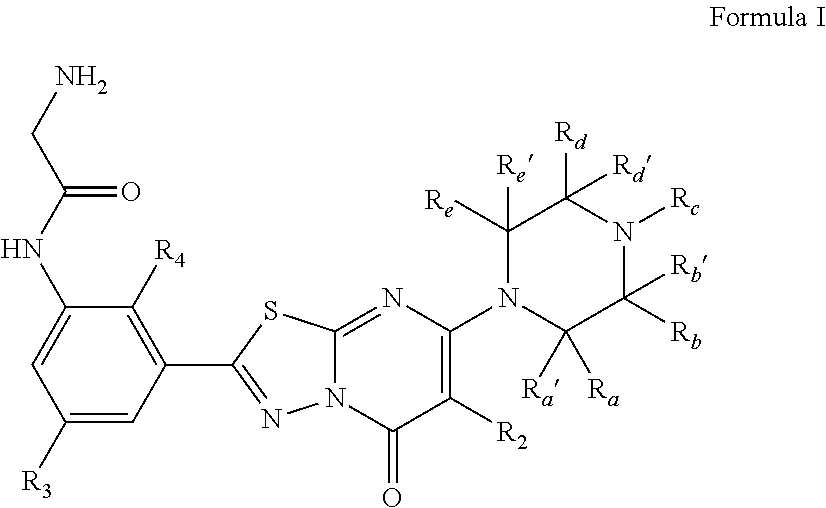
C1([R4])=C(C2=NN3C(=NC(N4C([Ra])([Ra])C([Rb])([Rb])N([Rc])C([Rd])([Rd])C4([Re])[Re])=C([R2])C3=O)S2)C=C([R3])C=C1NC(CN)=O
